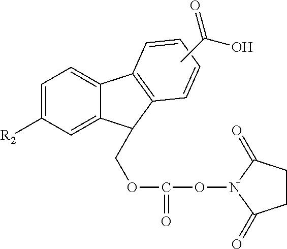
C1=C([R2])C=C2C(=C1)C1=C(C2COC(ON2C(=O)CCC2=O)=O)C=CC=C1.CC(O)=O
